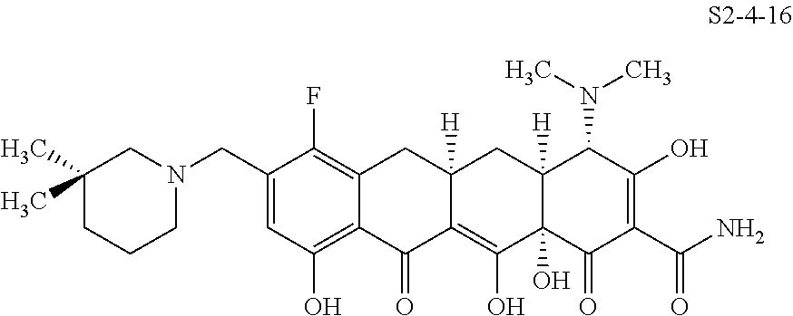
C1(CN2CC(C)(C)CCC2)=CC(O)=C2C(=C1F)CC1([H])C(=C(O)C3(O)C([H])(C1)C(N(C)C)C(O)=C(C(N)=O)C3=O)C2=O
